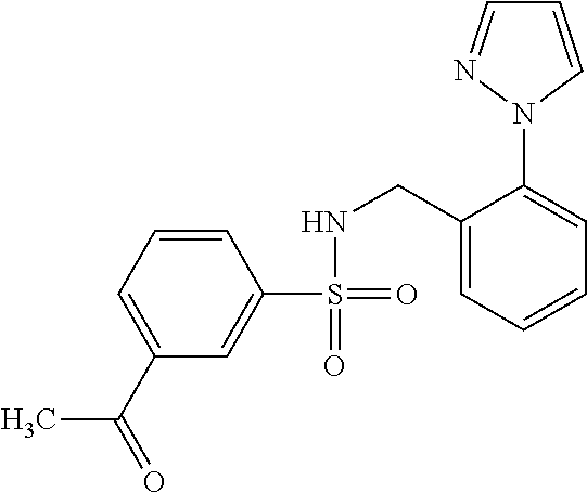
C1(C(=O)C)=CC=CC(S(=O)(=O)NCC2=CC=CC=C2N2N=CC=C2)=C1
